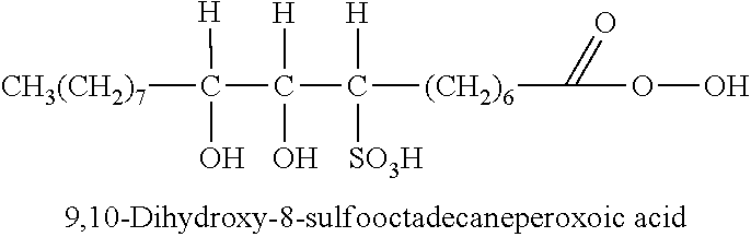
[CH3(CH2)7]C(C(C([(CH2)6]C(OO)=O)([H])[SO3H])([H])O)([H])O
